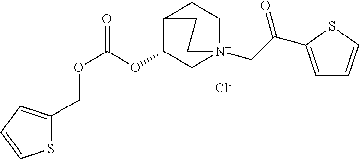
[Cl-].C(OC(OC1C[N+]2(CC(=O)C3=CC=CS3)CCC1CC2)=O)C1=CC=CS1
